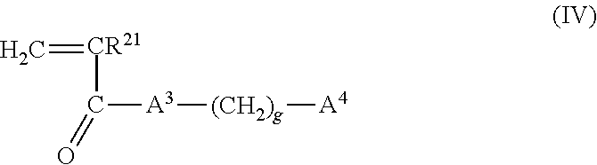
C=[CR21]C(=O)[A3][(CH2)g][A4]
